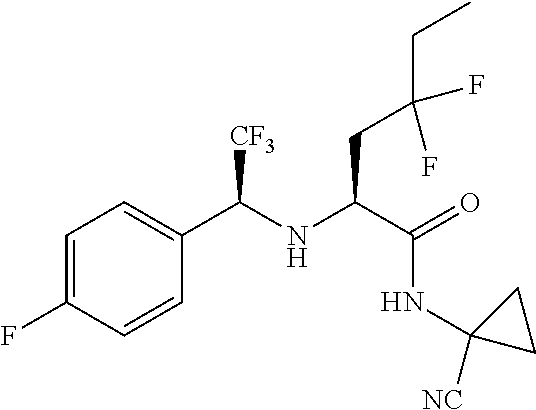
C1=C(F)C=CC(C(NC(C(=O)NC2([NC])CC2)CC(CC)(F)F)[CF3])=C1
